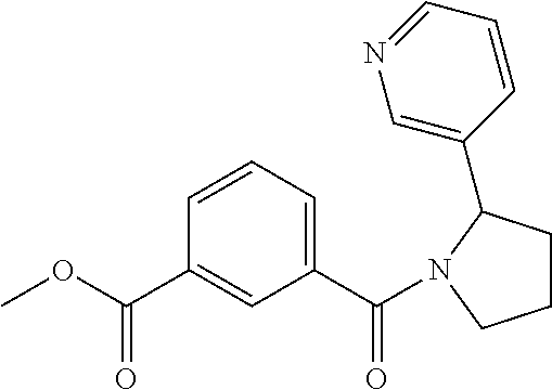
O(C(C1=CC(C(=O)N2CCCC2C2=CN=CC=C2)=CC=C1)=O)C
